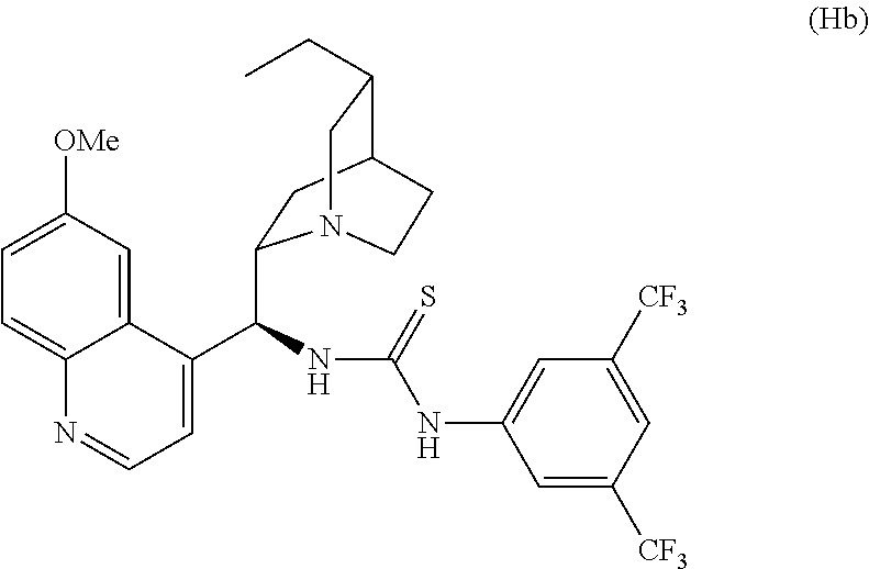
C1(C(C2=CC=NC3=CC=C([OMe])C=C23)NC(NC2=CC([CF3])=CC([CF3])=C2)=S)CC2C(CC)CN1CC2
